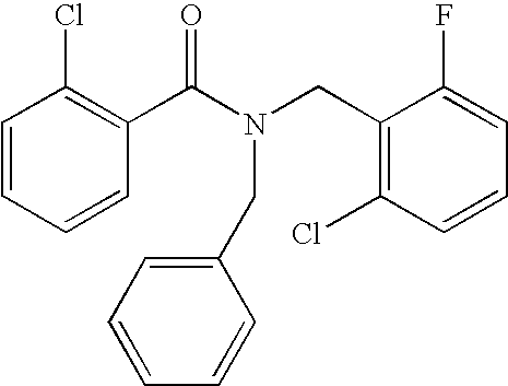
C1=CC=CC(C(N(CC2=C(Cl)C=CC=C2F)CC2=CC=CC=C2)=O)=C1Cl
